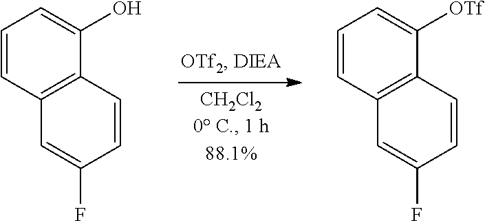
C1=CC2=C(C(O)=C1)C=CC(F)=C2.C1=CC2=C(C([OTf])=C1)C=CC(F)=C2
